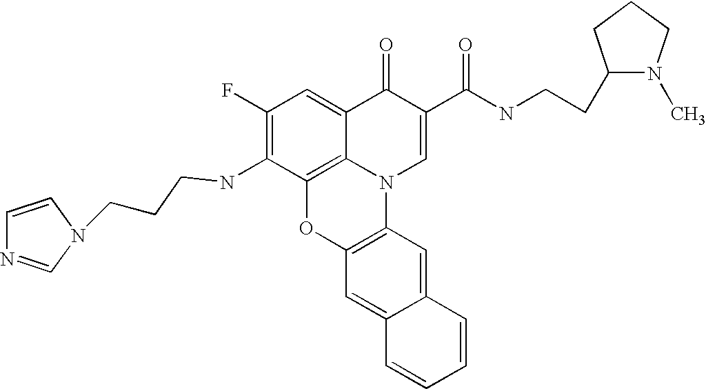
C1(F)=C(NCCCN2C=NC=C2)C2=C3C(=C1)C(=O)C(C(NCCC1N(C)CCC1)=O)=CN3C1=C(O2)C=C2C(=C1)C=CC=C2
